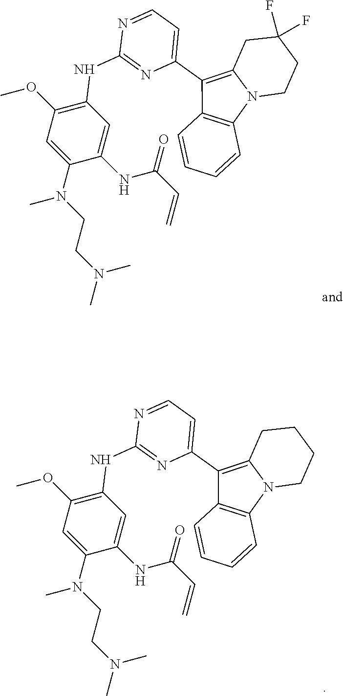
C1(C2=CC=NC(NC3=C(OC)C=C(N(C)CCN(C)C)C(NC(C=C)=O)=C3)=N2)=C2N(C3=C1C=CC=C3)CCC(F)(F)C2.C1(C2=CC=NC(NC3=C(OC)C=C(N(C)CCN(C)C)C(NC(=O)C=C)=C3)=N2)=C2N(C3=C1C=CC=C3)CCCC2
